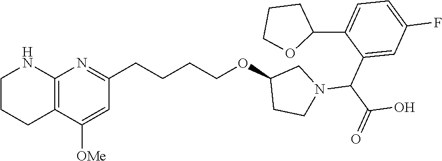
C1=C(C2CCCO2)C(C(N2CC(OCCCCC3=NC4=C(C([OMe])=C3)CCCN4)CC2)C(=O)O)=CC(F)=C1
